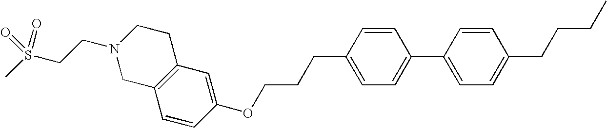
C1=CC(OCCCC2=CC=C(C3=CC=C(CCCC)C=C3)C=C2)=CC2=C1CN(CCS(C)(=O)=O)CC2
